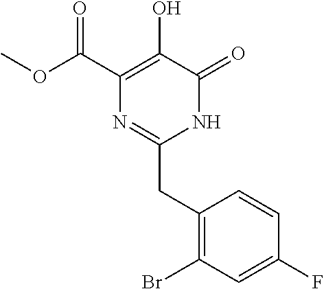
O(C(C1=C(O)C(=O)NC(CC2=C(Br)C=C(F)C=C2)=N1)=O)C
